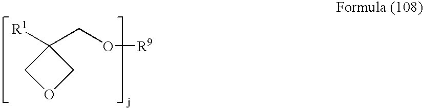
C1([R1])(CO[R9])COC1
